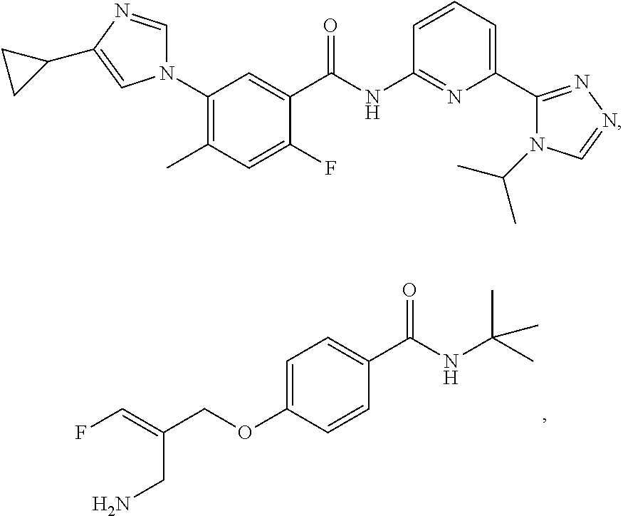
C1=C(OCC(=CF)CN)C=CC(C(=O)NC(C)(C)C)=C1.N1(C2=C(C)C=C(F)C(C(NC3=NC(C4=NN=CN4C(C)C)=CC=C3)=O)=C2)C=NC(C2CC2)=C1
